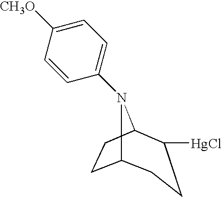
C1=C([CH3O])C=CC(N2C3CCC2C([HgCl])CC3)=C1
